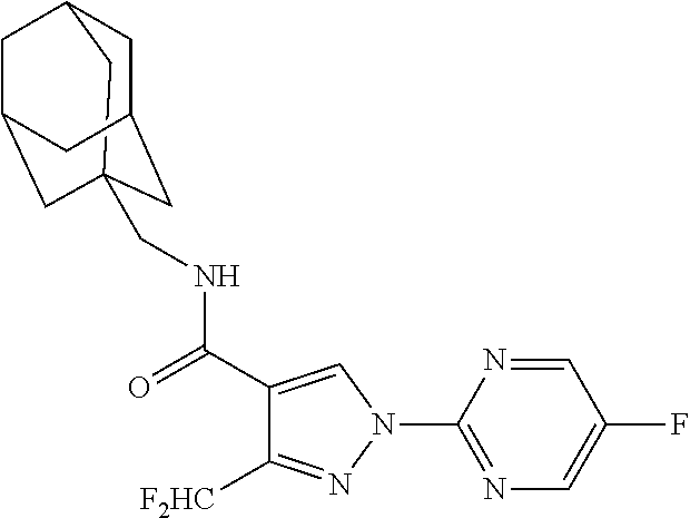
N1=CC(F)=CN=C1N1C=C(C(=O)NCC23CC4CC(CC(C2)C4)C3)C([F2HC])=N1
